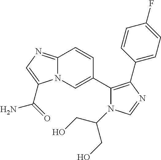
C12=NC=C(C(=O)N)N1C=C(C1=C(C3=CC=C(F)C=C3)N=CN1C(CO)CO)C=C2
